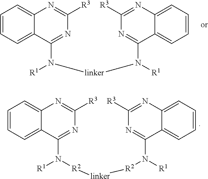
C1=CC=C2C(=C1)N=C([R3])N=C2N([linker]N([R1])C1=NC([R3])=NC2=CC=CC=C12)[R1].C1=CC=C2C(=C1)N=C([R3])N=C2N([R1])[R2][linker][R2]N([R1])C1=NC([R3])=NC2=CC=CC=C12
